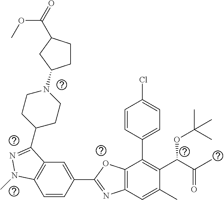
C1=CC(C2=NC3=C(O2)C(C2=CC=C(Cl)C=C2)=C(C(C(C)=O)OC(C)(C)C)C(C)=C3)=CC2=C1N(C)N=C2C1CCN(C2CCC(C(=O)OC)C2)CC1
